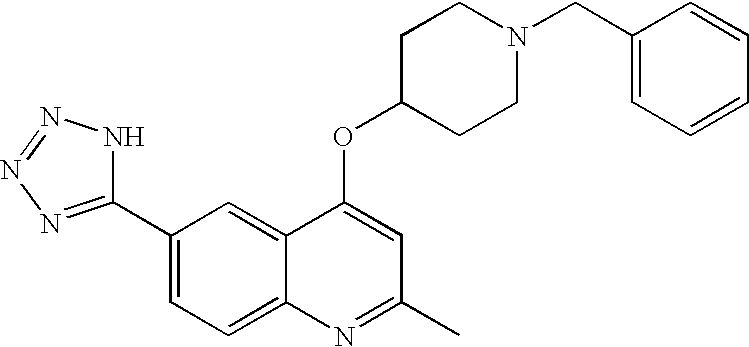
C1(C2=NN=NN2)=CC=C2C(=C1)C(OC1CCN(CC3=CC=CC=C3)CC1)=CC(C)=N2
